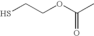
SCCOC(C)=O
